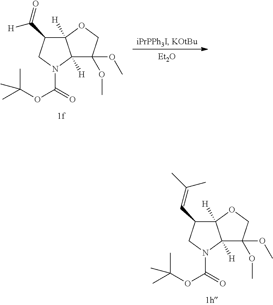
C12([H])C([H])(N(C(OC(C)(C)C)=O)CC1C(=O)[H])C(OC)(OC)CO2.[Et2O].C12([H])C([H])(N(C(OC(C)(C)C)=O)CC1C=C(C)C)C(OC)(OC)CO2
